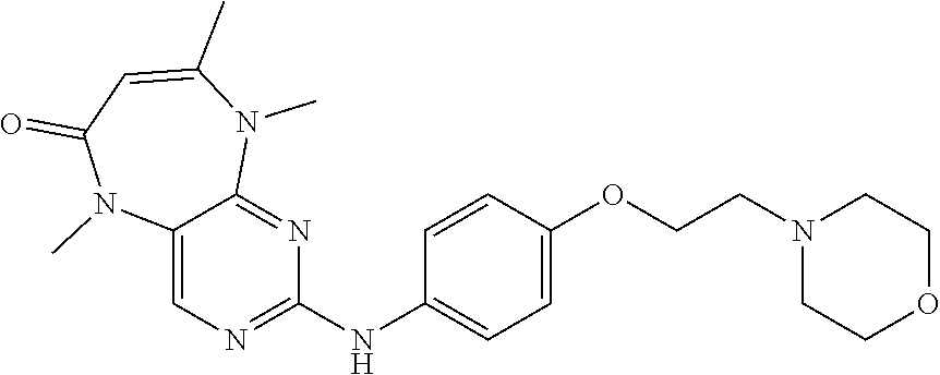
C12=CN=C(NC3=CC=C(OCCN4CCOCC4)C=C3)N=C1N(C)C(C)=CC(=O)N2C
